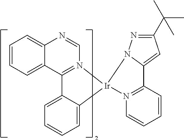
C1=CC=C2C(=C1)N=CN1=C2C2=CC=CC=C2[Ir]12N1=C(C=CC=C1)C1=CC(C(C)(C)C)=NN21
